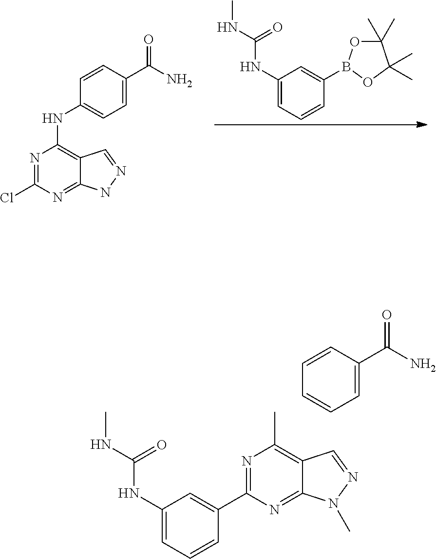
C1(NC(NC)=O)=CC=CC(B2OC(C)(C)C(C)(C)O2)=C1.N1=C(Cl)N=C2C(=C1NC1=CC=C(C(N)=O)C=C1)C=NN2.C1(NC(NC)=O)=CC=CC(C2=NC(C)=C3C(=N2)N(C)N=C3)=C1.C1=CC=C(C(N)=O)C=C1
